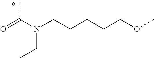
CC(N(CCCCCOC)CC)=O
